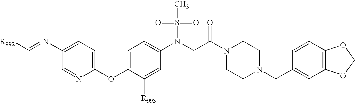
C1(OC2=CC=C(N(CC(N3CCN(CC4=CC5=C(C=C4)OCO5)CC3)=O)S(C)(=O)=O)C=C2[R993])=CC=C(N=C[R992])C=N1
